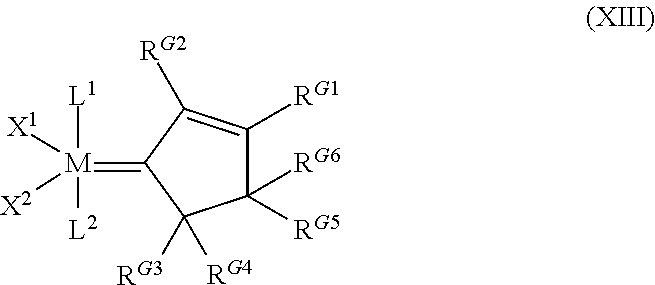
C1([RG5])([RG6])C([RG1])=C([RG2])C(=[M]([L1])([L2])([X1])[X2])C1([RG3])[RG4]
